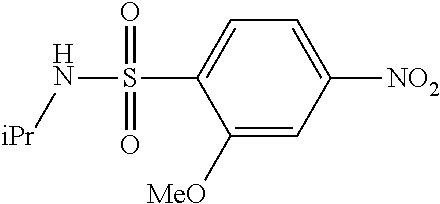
C1([MeO])=CC([NO2])=CC=C1S(=O)(=O)N[iPr]
